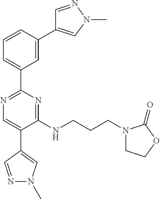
N1=C(C2=CC=CC(C3=CN(C)N=C3)=C2)N=C(NCCCN2CCOC2=O)C(C2=CN(C)N=C2)=C1
